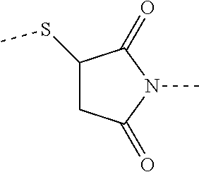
C1(SC)CC(=O)N(C)C1=O
